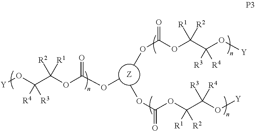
[Y]OC(C(OC(OC)=O)([R2])[R1])([R4])[R3].COC(=O)OC(C(O[Y])([R3])[R4])([R1])[R2].COC(OC(C([R3])(O[Y])[R4])([R1])[R2])=O
